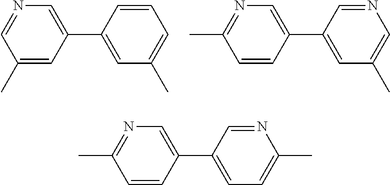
C1(C)=CC(C2=CC(C)=CC=C2)=CN=C1.C1=CC(C2=CC(C)=CN=C2)=CN=C1C.C1=CC(C2=CC=C(C)N=C2)=CN=C1C
